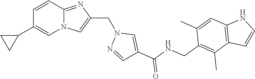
N12C(=NC(CN3N=CC(C(NCC4=C(C)C5=C(C=C4C)NC=C5)=O)=C3)=C1)C=CC(C1CC1)=C2
